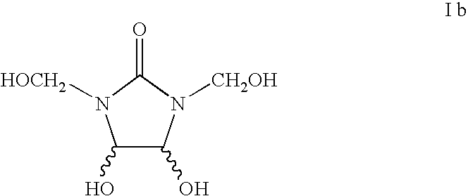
C1(O)C(O)N([CH2OH])C(=O)N1[HOCH2]
